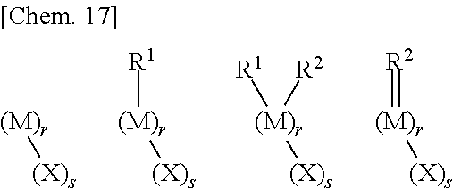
[(M)r][(X)s].[(M)r]([R1])[(X)s].[(M)r]([(X)s])([R1])[R2].[(M)r](=[R2])[(X)s]
